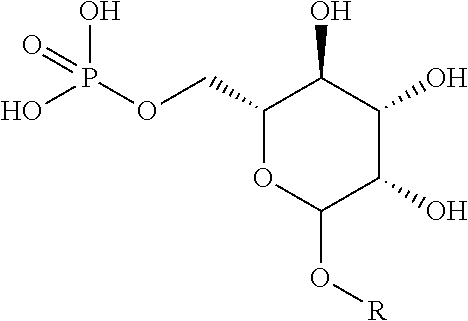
C1(COP(O)(O)=O)OC(O[R])C(O)C(O)C1O
